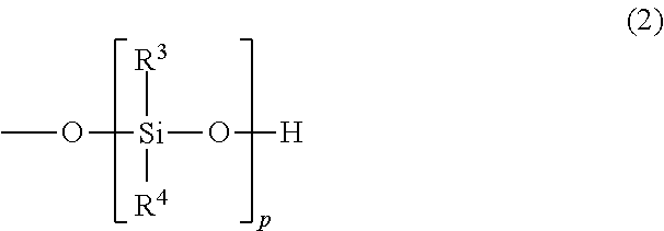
O([Si](O[H])([R3])[R4])C
